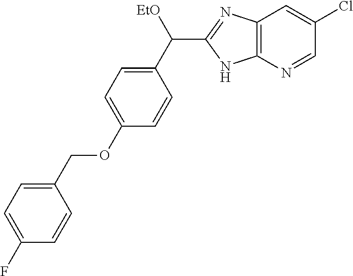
C1(C([EtO])C2=NC3=C(N2)N=CC(Cl)=C3)=CC=C(OCC2=CC=C(F)C=C2)C=C1
